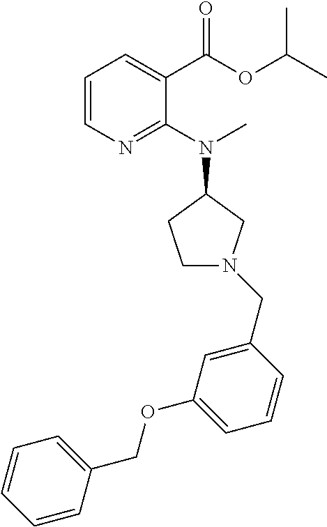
C1=C(CN2CCC(N(C)C3=NC=CC=C3C(=O)OC(C)C)C2)C=CC=C1OCC1=CC=CC=C1
